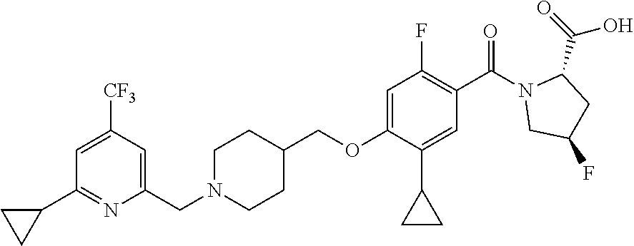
N1(CC2=CC([CF3])=CC(C3CC3)=N2)CCC(COC2=CC(F)=C(C(=O)N3CC(F)CC3C(O)=O)C=C2C2CC2)CC1
